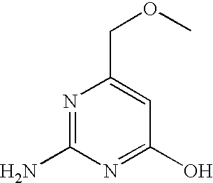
N1=C(N)N=C(O)C=C1COC
